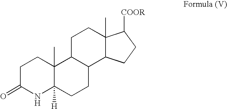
C1C(=O)NC2([H])C(C)(C1)C1C(CC2)C2C(C)(CC1)C([COOR])CC2
